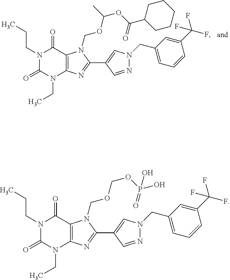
N1(CCC)C(=O)N(CC)C2=C(C1=O)N(COC(OC(=O)C1CCCCC1)C)C(C1=CN(CC3=CC=CC(C(F)(F)F)=C3)N=C1)=N2.N1(CCC)C(=O)N(CC)C2=C(C1=O)N(COCOP(O)(=O)O)C(C1=CN(CC3=CC=CC(C(F)(F)F)=C3)N=C1)=N2
